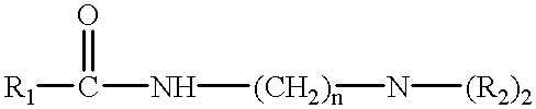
[R1]C(=O)N[(CH2)n]N[(R2)2]
